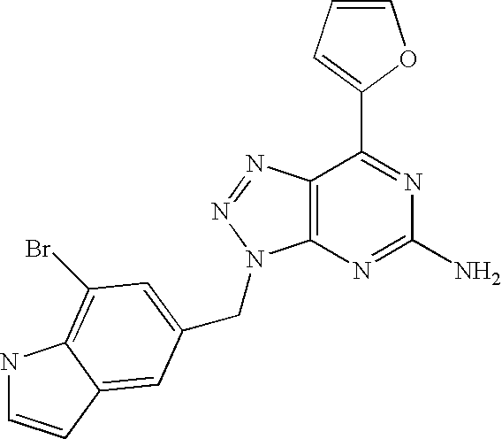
C1=CC=C(C2=NC(N)=NC3=C2N=NN3CC2=CC(Br)=C3NC=CC3=C2)O1
